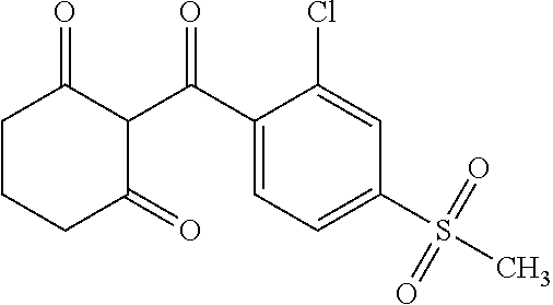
C1CCC(=O)C(C(C2=CC=C(S(=O)(=O)C)C=C2Cl)=O)C1=O
